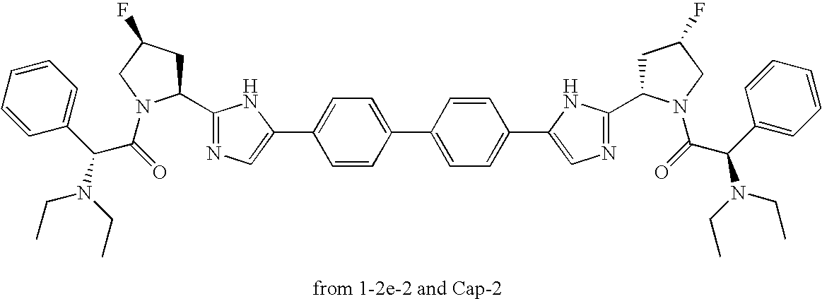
C1(C2CC(F)CN2C(=O)C(C2=CC=CC=C2)N(CC)CC)=NC=C(C2=CC=C(C3=CC=C(C4=CN=C(C5CC(F)CN5C(=O)C(C5=CC=CC=C5)N(CC)CC)N4)C=C3)C=C2)N1
